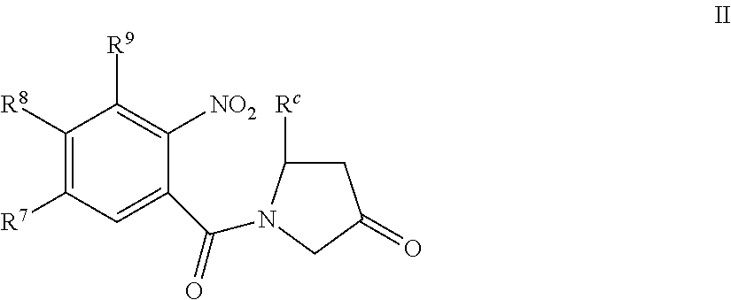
C1([R8])=C([R7])C=C(C(=O)N2C([Rc])CC(=O)C2)C([NO2])=C1[R9]
